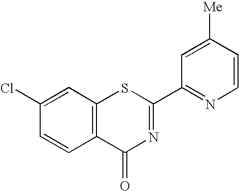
C1(Cl)=CC2=C(C=C1)C(=O)N=C(C1=NC=CC([Me])=C1)S2
